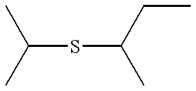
C(SC(C)CC)(C)C
